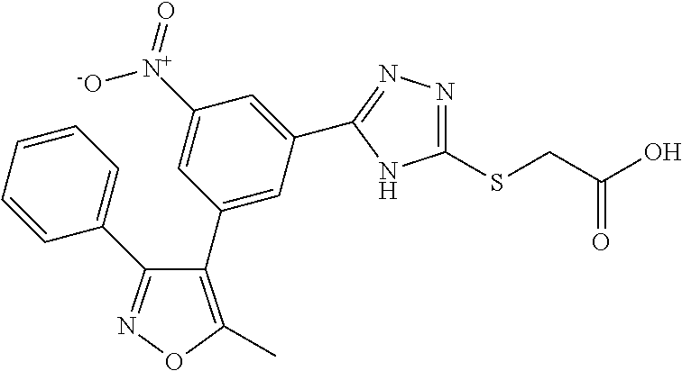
C1(SCC(O)=O)=NN=C(C2=CC([N+]([-O])=O)=CC(C3=C(C)ON=C3C3=CC=CC=C3)=C2)N1
